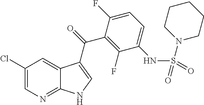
C1(Cl)=CN=C2C(=C1)C(C(=O)C1=C(F)C(NS(=O)(N3CCCCC3)=O)=CC=C1F)=CN2
